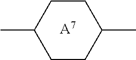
CC1CCC(C)CC1.[A7]
